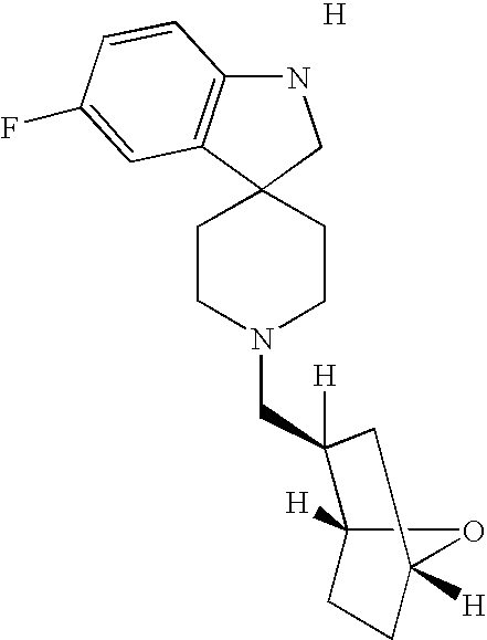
C1CN(CC2([H])C3([H])CCC([H])(O3)C2)CCC12CNC1=C2C=C(F)C=C1.[H]
